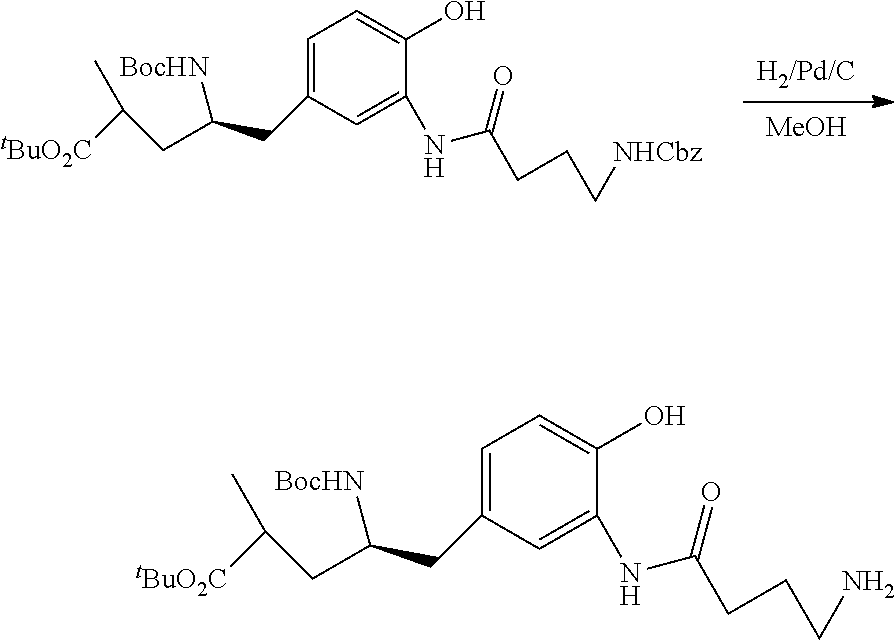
[MeOH].[H2/Pd/C].C1=C(CC([BocHN])CC([tBuO2C])C)C=C(NC(=O)CCC[NHCbz])C(O)=C1.C1=C(CC([BocHN])CC([tBuO2C])C)C=C(NC(=O)CCCN)C(O)=C1
